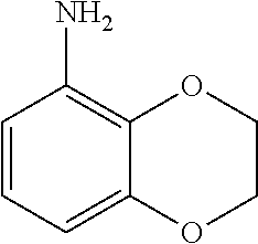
C1=CC=C2C(=C1N)OCCO2
